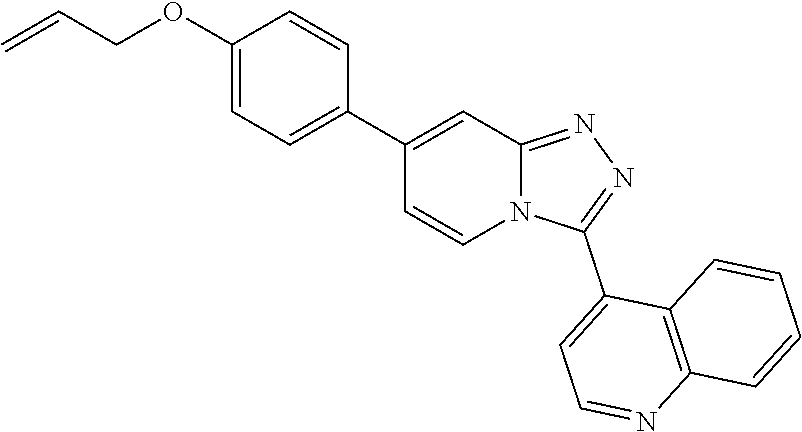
N12C(=NN=C1C1=CC=NC3=C1C=CC=C3)C=C(C1=CC=C(OCC=C)C=C1)C=C2
